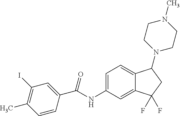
C1=C(NC(C2=CC(I)=C(C)C=C2)=O)C=C2C(=C1)C(N1CCN(C)CC1)CC2(F)F
